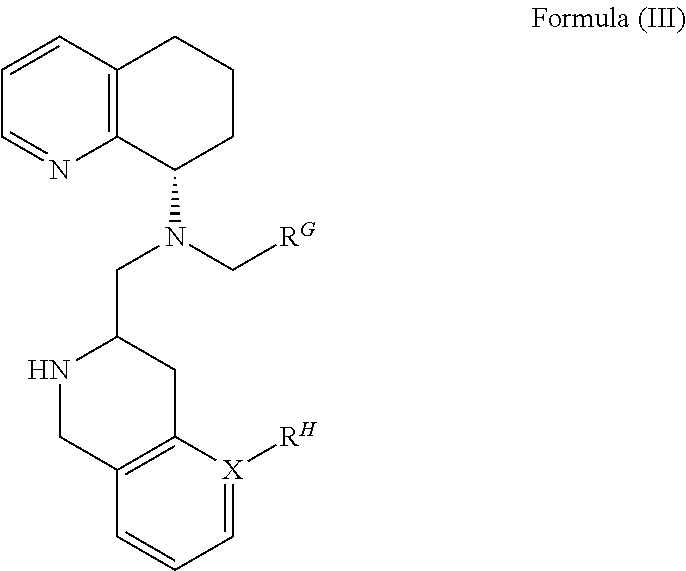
C12=C(C(N(C[RG])CC3NCC4=C(C3)[X]([RH])=CC=C4)CCC1)N=CC=C2
